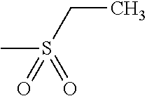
C(C)S(=O)(C)=O
